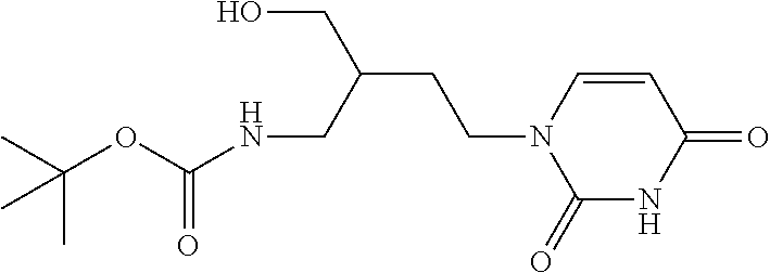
OCC(CNC(OC(C)(C)C)=O)CCN1C(=O)NC(=O)C=C1
